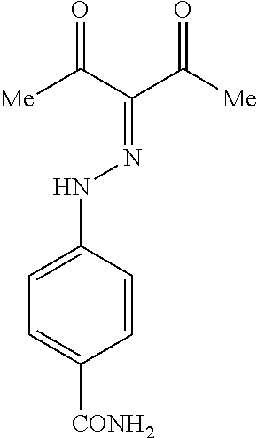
C1=C(NN=C(C([Me])=O)C([Me])=O)C=CC([CONH2])=C1
